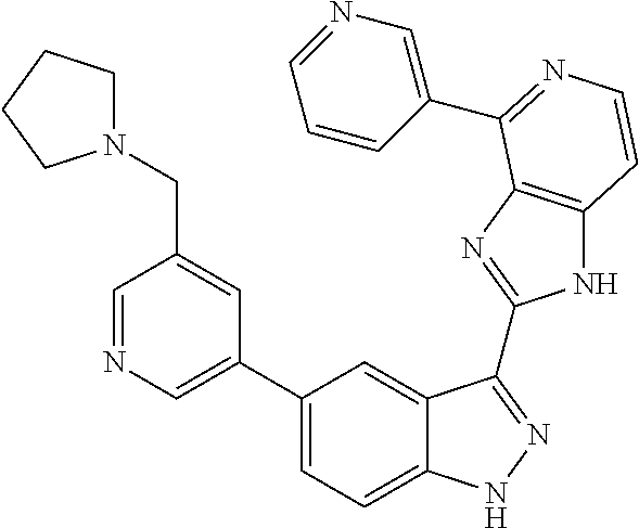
C1(C2=CN=CC(CN3CCCC3)=C2)=CC=C2C(=C1)C(C1=NC3=C(N1)C=CN=C3C1=CN=CC=C1)=NN2
